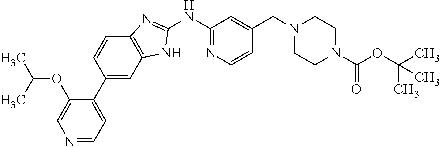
C1(NC2=NC=CC(CN3CCN(C(OC(C)(C)C)=O)CC3)=C2)=NC2=C(N1)C=C(C1=CC=NC=C1OC(C)C)C=C2
